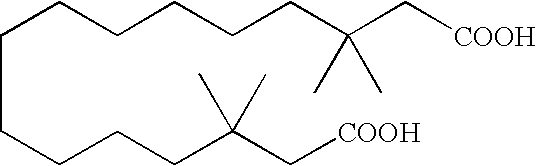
C(CCCCC(C[COOH])(C)C)CCCCCC(C[COOH])(C)C
